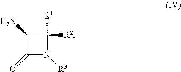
NC1C(=O)N([R3])C1([R1])[R2]
